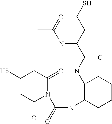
N(C(CCS)C(NC1C(NC(=O)N(C(CCS)=O)C(C)=O)CCCC1)=O)C(=O)C
